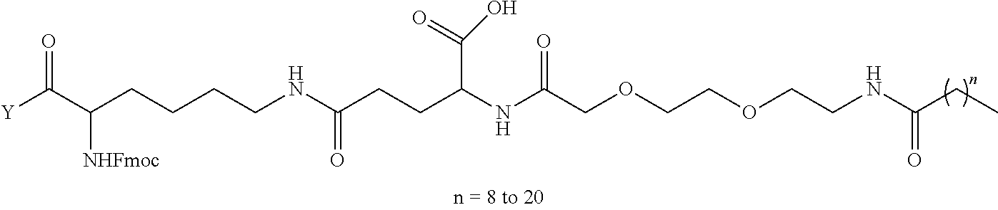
C(CCNC(CCC(NC(COCCOCCNC(CC)=O)=O)C(=O)O)=O)CC(C([Y])=O)[NHFmoc]
